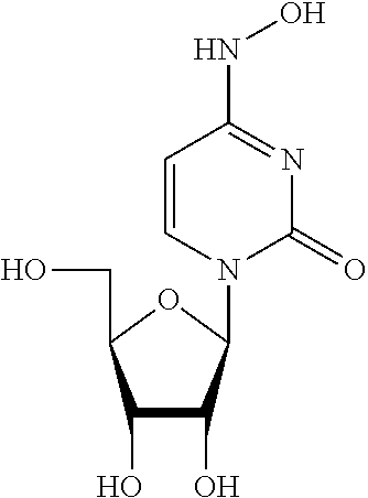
C1(O)C(O)C(N2C(=O)N=C(NO)C=C2)OC1CO
